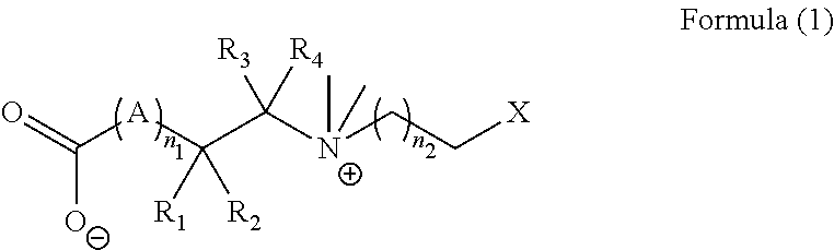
O=C([A]C(C([N+](CC[X])(C)C)([R4])[R3])([R2])[R1])[O-]
